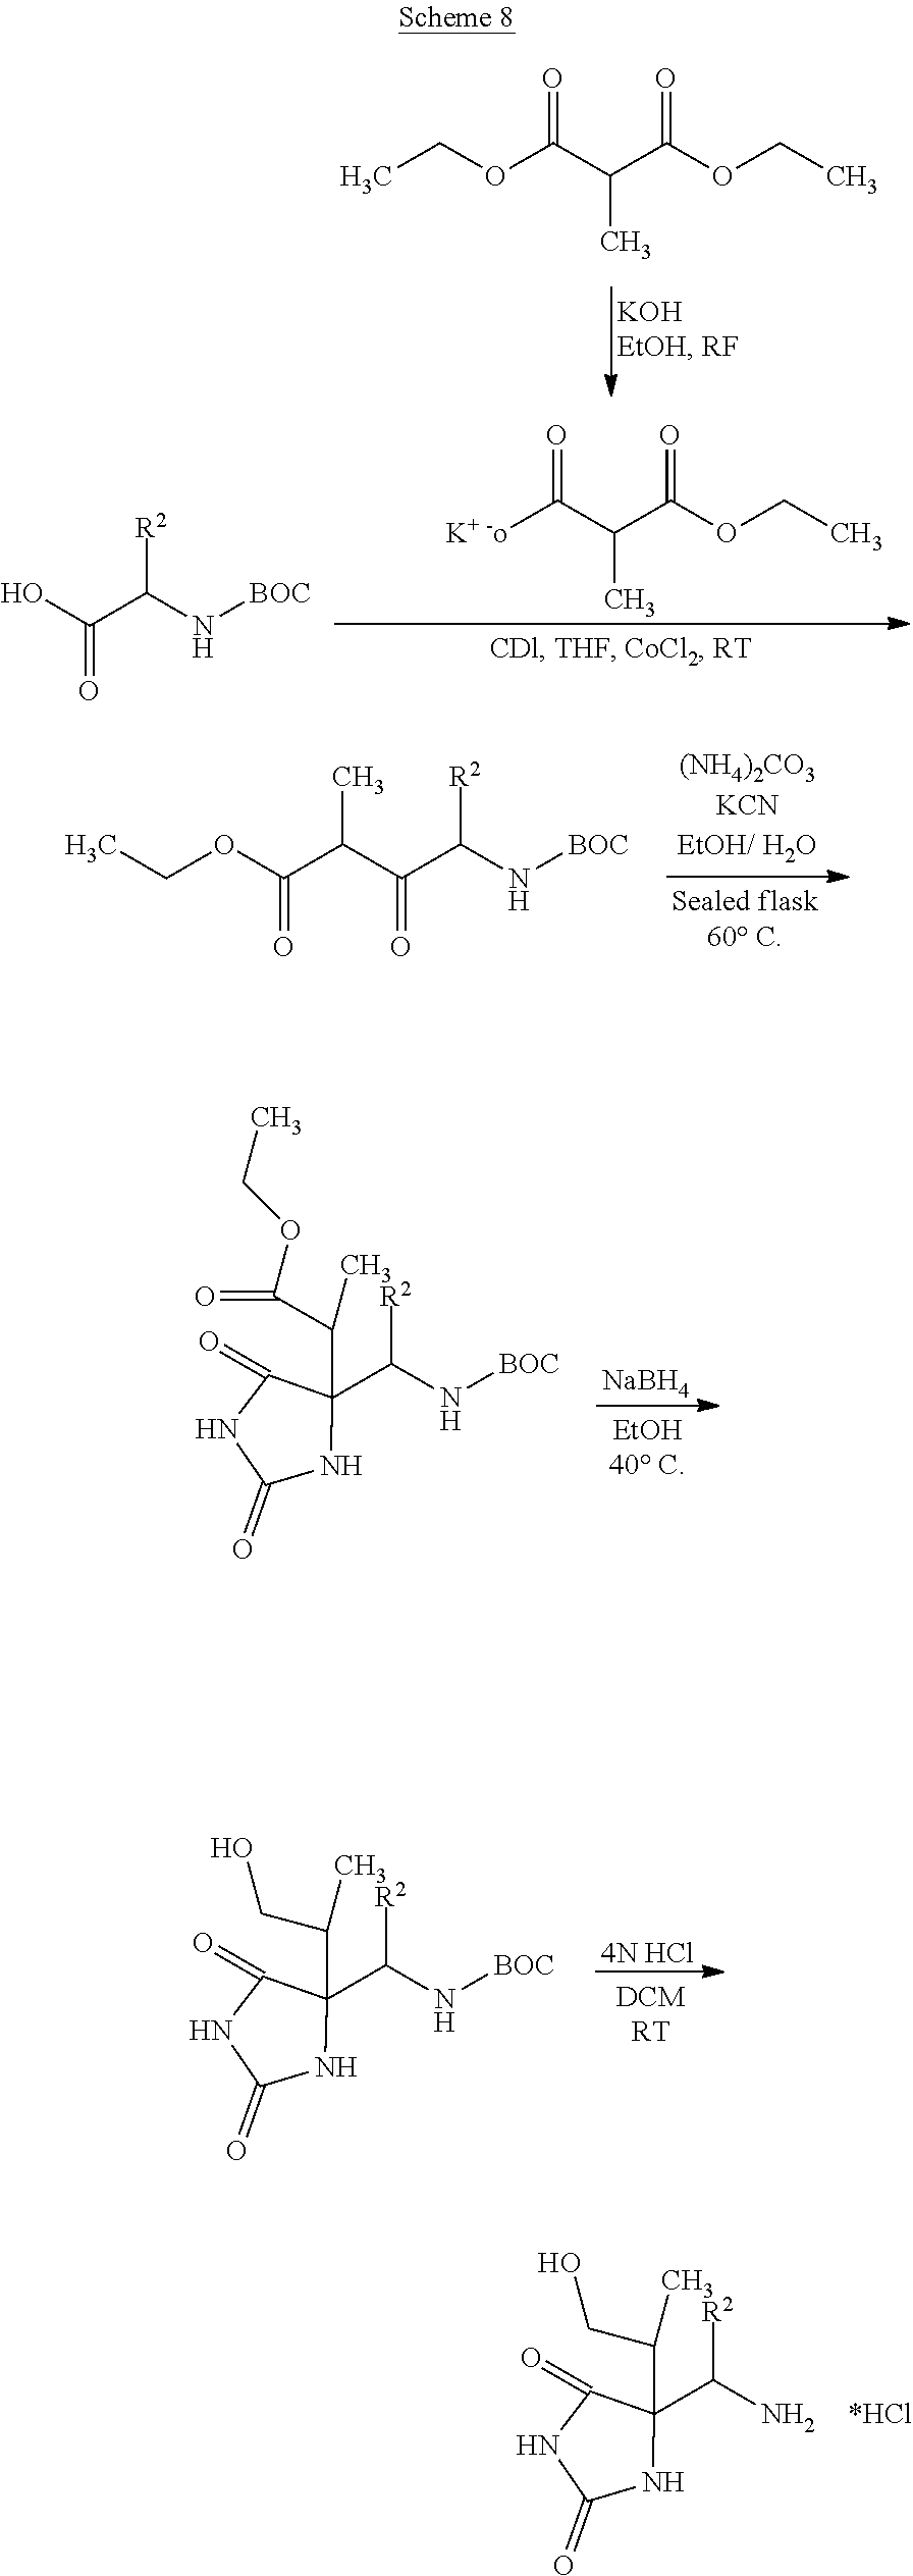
N1C(=O)NC(C(N)[R2])(C(C)CO)C1=O.CCOC(C(C(OCC)=O)C)=O.[K+ -o]C(C(C(OCC)=O)C)=O.OC(C(N[BOC])[R2])=O.CCOC(C(C(C(N[BOC])[R2])=O)C)=O.[NaBH4].N1C(=O)NC(C(N[BOC])[R2])(C(C(OCC)=O)C)C1=O.[4N HCl].N1C(=O)NC(C(N[BOC])[R2])(C(C)CO)C1=O
